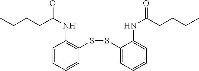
C1=CC=CC(SSC2=CC=CC=C2NC(=O)CCCC)=C1NC(=O)CCCC
